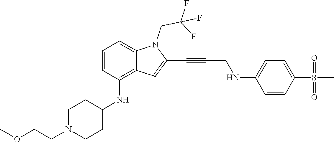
C(C#CC1=CC2=C(NC3CCN(CCOC)CC3)C=CC=C2N1CC(F)(F)F)NC1=CC=C(S(C)(=O)=O)C=C1
